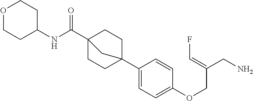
C12(C3=CC=C(OCC(CN)=CF)C=C3)CCC(C(NC3CCOCC3)=O)(CC1)C2
